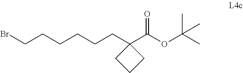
C(CCCC1(C(OC(C)(C)C)=O)CCC1)CCBr
